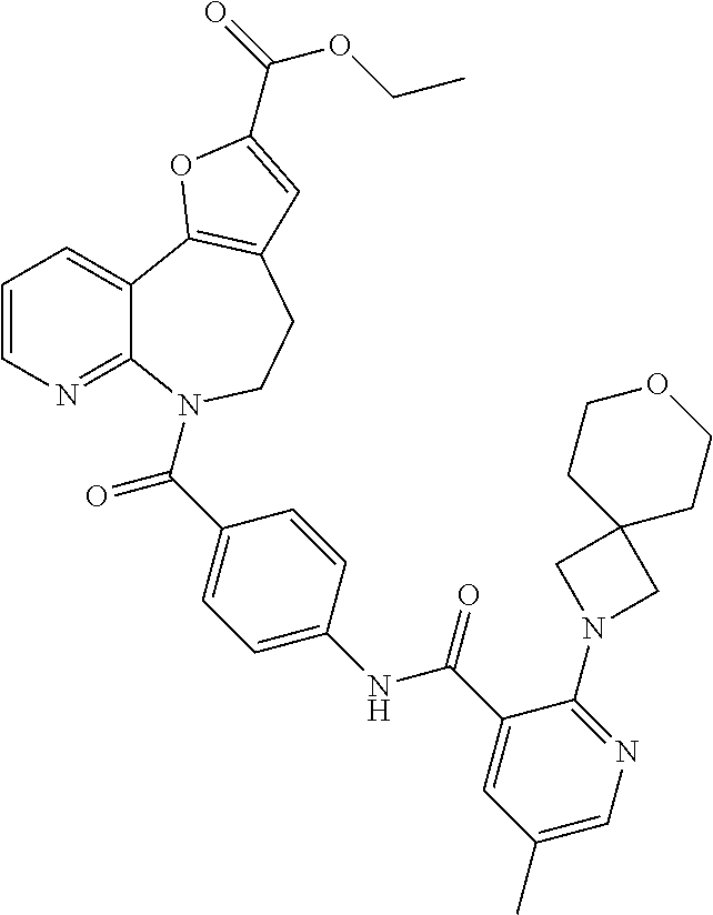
C12=NC=CC=C1C1=C(CCN2C(C2=CC=C(NC(C3=CC(C)=CN=C3N3CC4(C3)CCOCC4)=O)C=C2)=O)C=C(C(=O)OCC)O1
